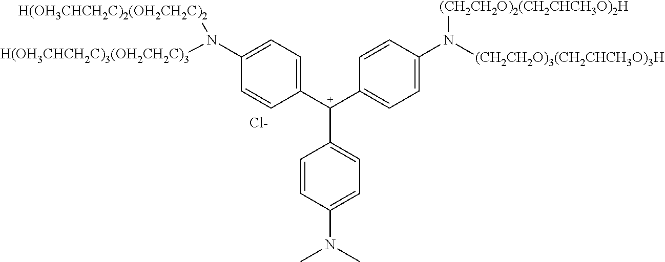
C1([C+](C2=CC=C(N([(CH2CH2O)3(CH2CHCH3O)3H])[(CH2CH2O)2(CH2CHCH3O)2H])C=C2)C2=CC=C(N(C)C)C=C2)=CC=C(N([H(OH3CHCH2C)3(OH2CH2C)3])[H(OH3CHCH2C)2(OH2CH2C)2])C=C1.[Cl-]
